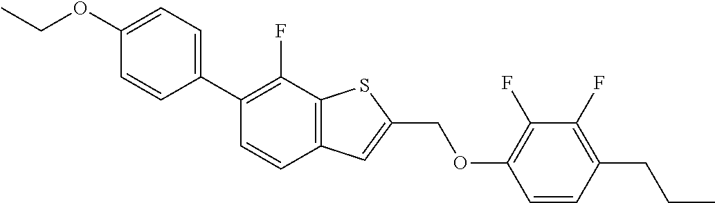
C(OC1=CC=C(C2=C(F)C3=C(C=C2)C=C(COC2=C(F)C(F)=C(CCC)C=C2)S3)C=C1)C
